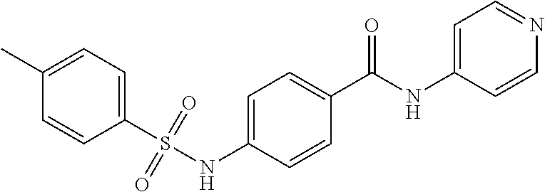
C1=C(NS(C2=CC=C(C)C=C2)(=O)=O)C=CC(C(NC2=CC=NC=C2)=O)=C1
